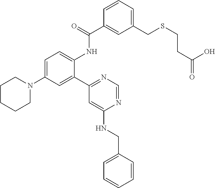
C1=C(N2CCCCC2)C=C(C2=NC=NC(NCC3=CC=CC=C3)=C2)C(NC(=O)C2=CC(CSCCC(O)=O)=CC=C2)=C1
